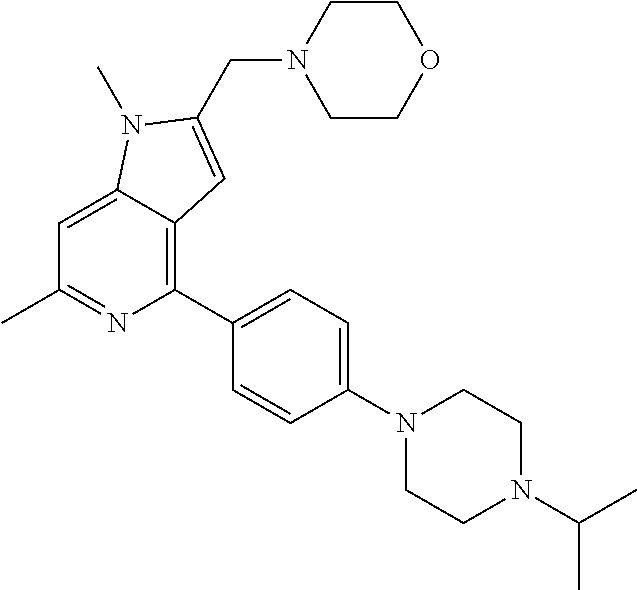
C1=C2C(=C(C3=CC=C(N4CCN(C(C)C)CC4)C=C3)N=C1C)C=C(CN1CCOCC1)N2C
